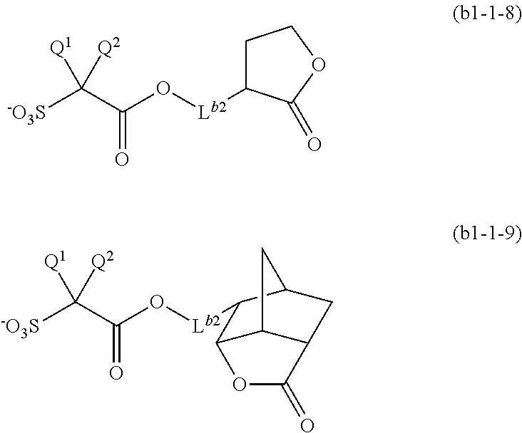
[-O3S]C(C(O[Lb2]C1CCOC1=O)=O)([Q1])[Q2].[-O3S]C(C(O[Lb2]C1C2C3C(CC1C3)C(=O)O2)=O)([Q1])[Q2]
